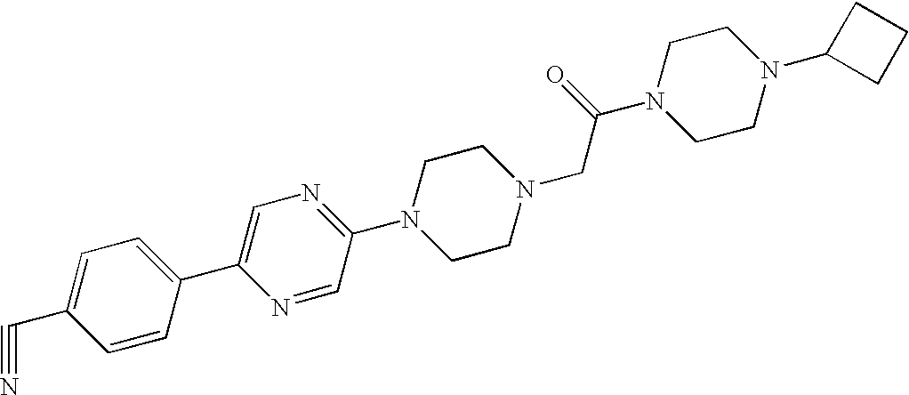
C1=C(C#N)C=CC(C2=CN=C(N3CCN(CC(N4CCN(C5CCC5)CC4)=O)CC3)C=N2)=C1
